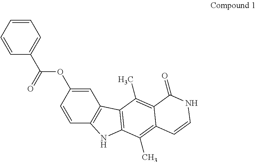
C1=C(OC(C2=CC=CC=C2)=O)C=CC2=C1C1=C(N2)C(C)=C2C(=C1C)C(=O)NC=C2
